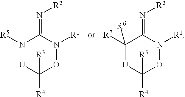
N1([R5])[U]C([R4])([R3])ON([R1])C1=N[R2].C1([R7])([R6])[U]C([R4])([R3])ON([R1])C1=N[R2]
